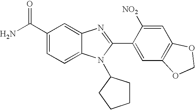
NC(C1=CC=C2C(=C1)N=C(C1=CC3=C(C=C1[NO2])OCO3)N2C1CCCC1)=O
